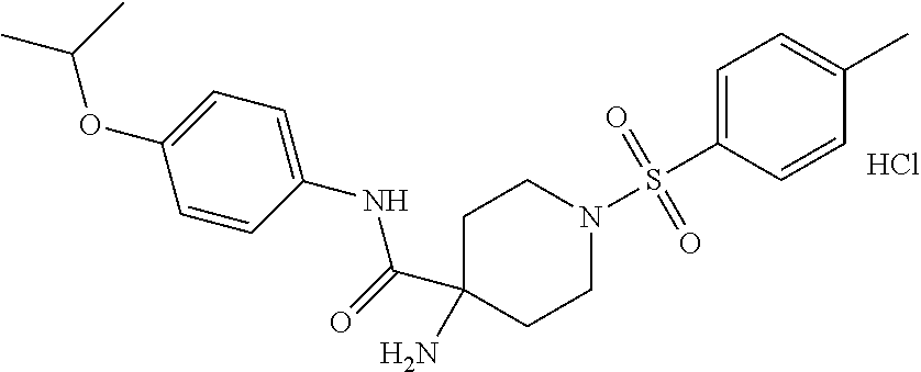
C1=CC(NC(=O)C2(N)CCN(S(=O)(=O)C3=CC=C(C)C=C3)CC2)=CC=C1OC(C)C.Cl
